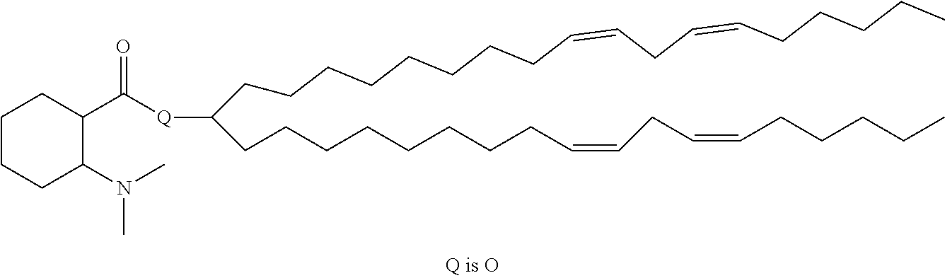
C(CCCCCCCCC=CCC=CCCCCC)(CCCCCCCCC=CCC=CCCCCC)[Q]C(C1CCCCC1N(C)C)=O
